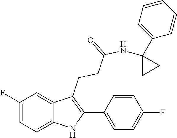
N(C(CCC1=C(C2=CC=C(F)C=C2)NC2=CC=C(F)C=C12)=O)C1(C2=CC=CC=C2)CC1
